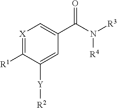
[X]1=C([R1])C([Y][R2])=CC(C(N([R3])[R4])=O)=C1
